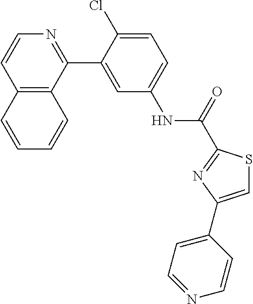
C12=C(C(C3=CC(NC(=O)C4=NC(C5=CC=NC=C5)=CS4)=CC=C3Cl)=NC=C1)C=CC=C2
